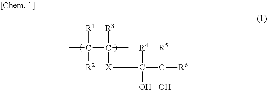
CC([R1])([R2])C([R3])([X]C([R4])(O)C([R5])(O)[R6])C
